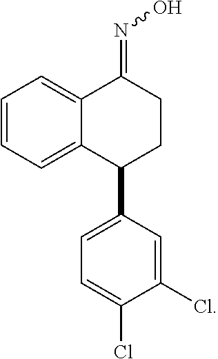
C1=CC=C2C(=C1)C(=NO)CCC2C1=CC=C(Cl)C(Cl)=C1
